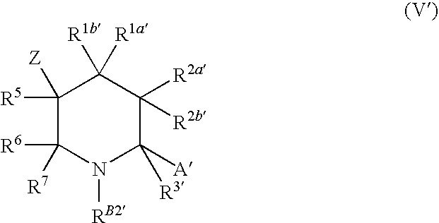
C1([R5])([Z])C([R7])([R6])N([RB2])C([A])([R3])C([R2a])([R2b])C1([R1b])[R1a]
